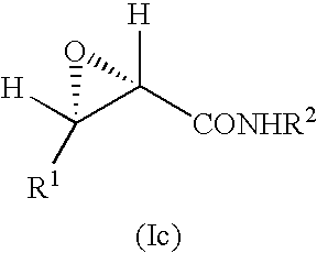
C1([H])([R1])C([CONHR2])([H])O1
